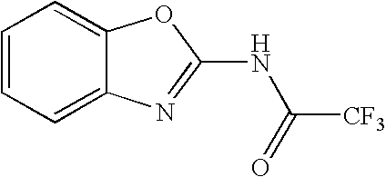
C1=CC=C2C(=C1)OC(NC(=O)[CF3])=N2
